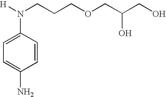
C1=CC(N([H])CCCOCC(CO)O)=CC=C1N
